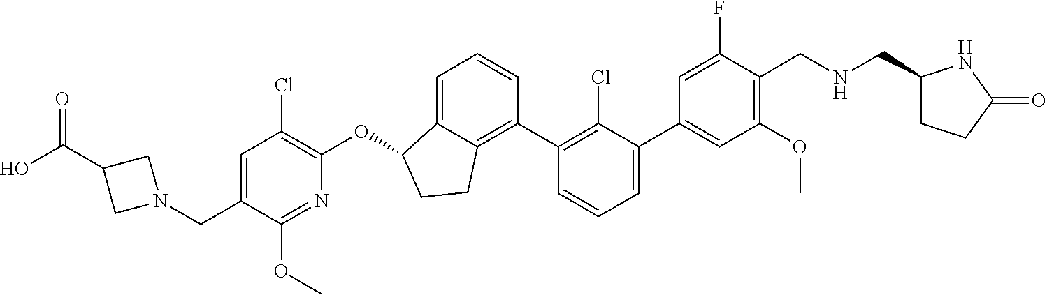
C(C1=CC(Cl)=C(OC2C3=CC=CC(C4=C(Cl)C(C5=CC(OC)=C(CNCC6CCC(=O)N6)C(F)=C5)=CC=C4)=C3CC2)N=C1OC)N1CC(C(=O)O)C1
